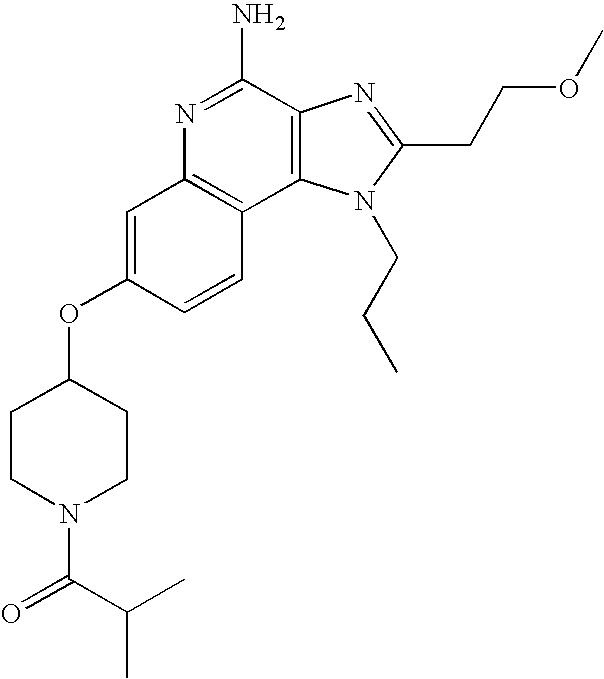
C1=C(OC2CCN(C(=O)C(C)C)CC2)C=CC2=C1N=C(N)C1=C2N(CCC)C(CCOC)=N1
